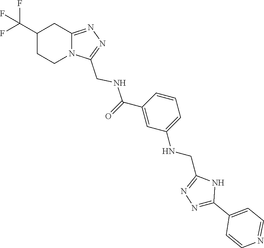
C(C1CCN2C(=NN=C2CNC(C2=CC(NCC3=NN=C(C4=CC=NC=C4)N3)=CC=C2)=O)C1)(F)(F)F
